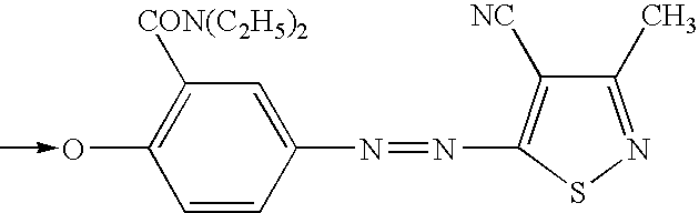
C1([CON(C2H5)2])=C(O-C)C=CC(N=NC2=C([NC])C(C)=NS2)=C1
